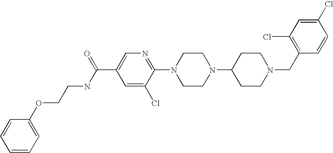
C1(Cl)=CC(Cl)=C(CN2CCC(N3CCN(C4=NC=C(C(NCCOC5=CC=CC=C5)=O)C=C4Cl)CC3)CC2)C=C1
